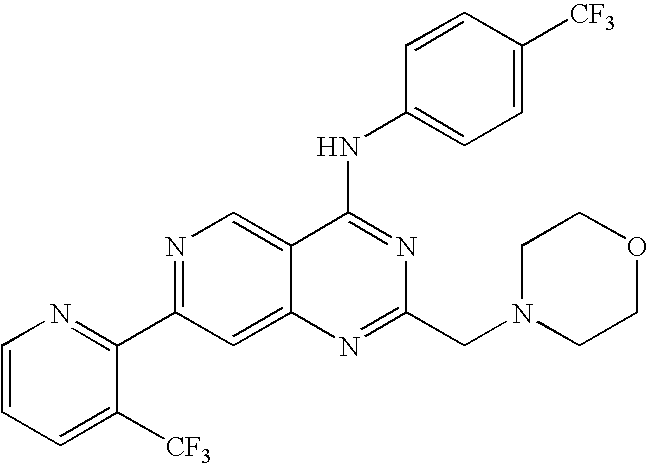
C1=CC=C([CF3])C(C2=NC=C3C(=C2)N=C(CN2CCOCC2)N=C3NC2=CC=C([CF3])C=C2)=N1
